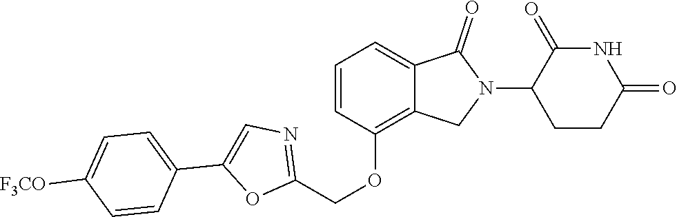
C1(OCC2=NC=C(C3=CC=C([F3CO])C=C3)O2)=C2C(=CC=C1)C(=O)N(C1CCC(=O)NC1=O)C2
